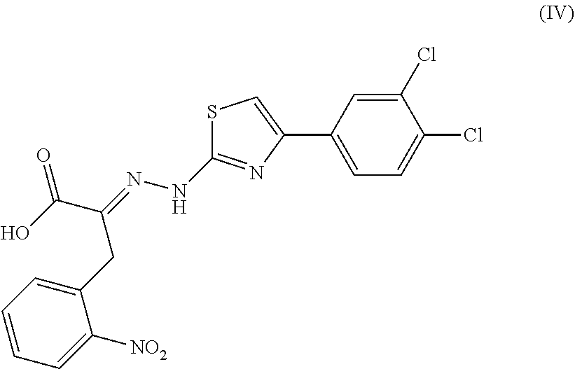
C1(Cl)=CC(C2=CSC(NN=C(C(O)=O)CC3=CC=CC=C3[NO2])=N2)=CC=C1Cl
